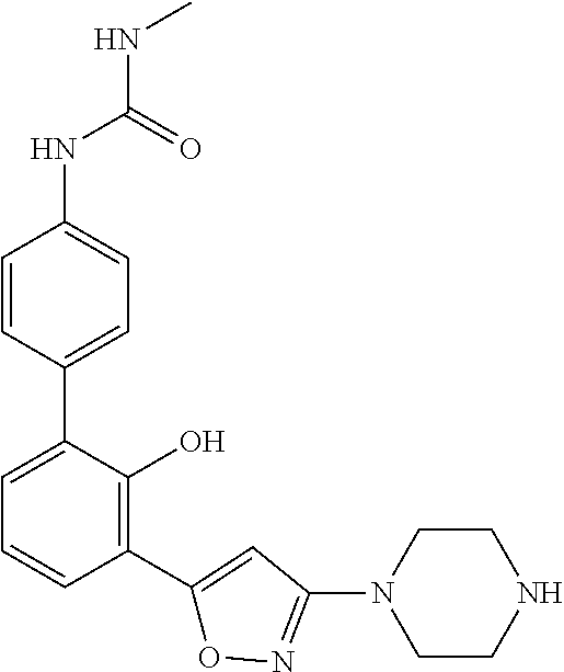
N(C1=CC=C(C2=CC=CC(C3=CC(N4CCNCC4)=NO3)=C2O)C=C1)C(=O)NC
